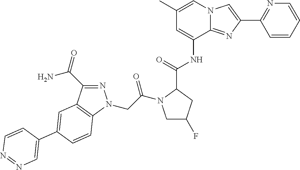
N1=C(C(N)=O)C2=C(N1CC(=O)N1CC(F)CC1C(NC1=CC(C)=CN3C1=NC(C1=NC=CC=C1)=C3)=O)C=CC(C1=CN=NC=C1)=C2
